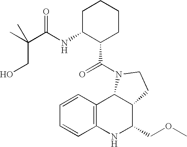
C12=C(NC(COC)C3C1N(C(=O)C1CCCCC1NC(=O)C(CO)(C)C)CC3)C=CC=C2
